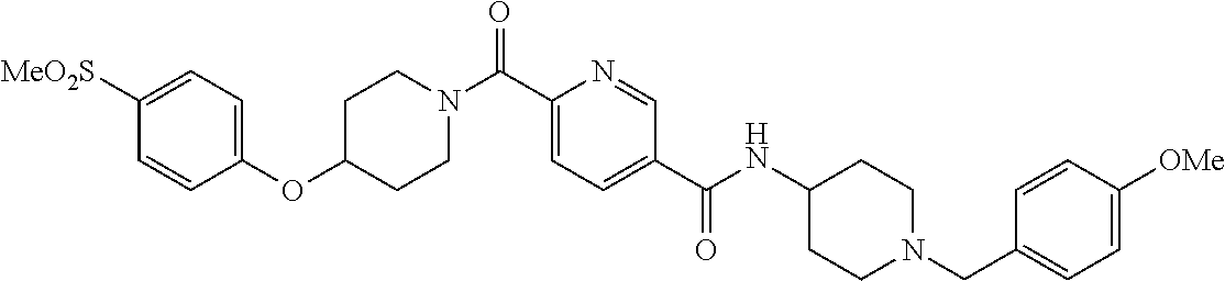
C1=CC(OC2CCN(C(C3=CC=C(C(NC4CCN(CC5=CC=C([OMe])C=C5)CC4)=O)C=N3)=O)CC2)=CC=C1[MeO2S]
